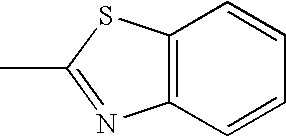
CC1=NC2=C(S1)C=CC=C2
